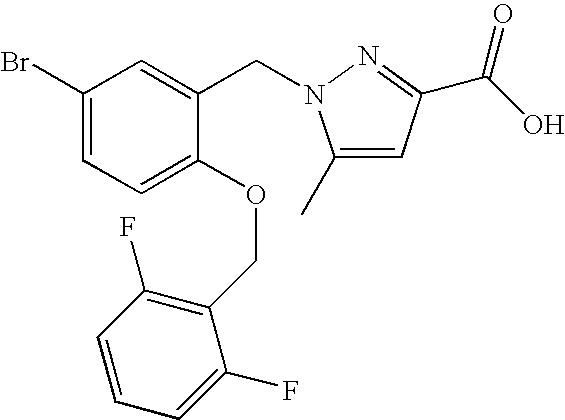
C1(Br)=CC=C(OCC2=C(F)C=CC=C2F)C(CN2C(C)=CC(C(O)=O)=N2)=C1
